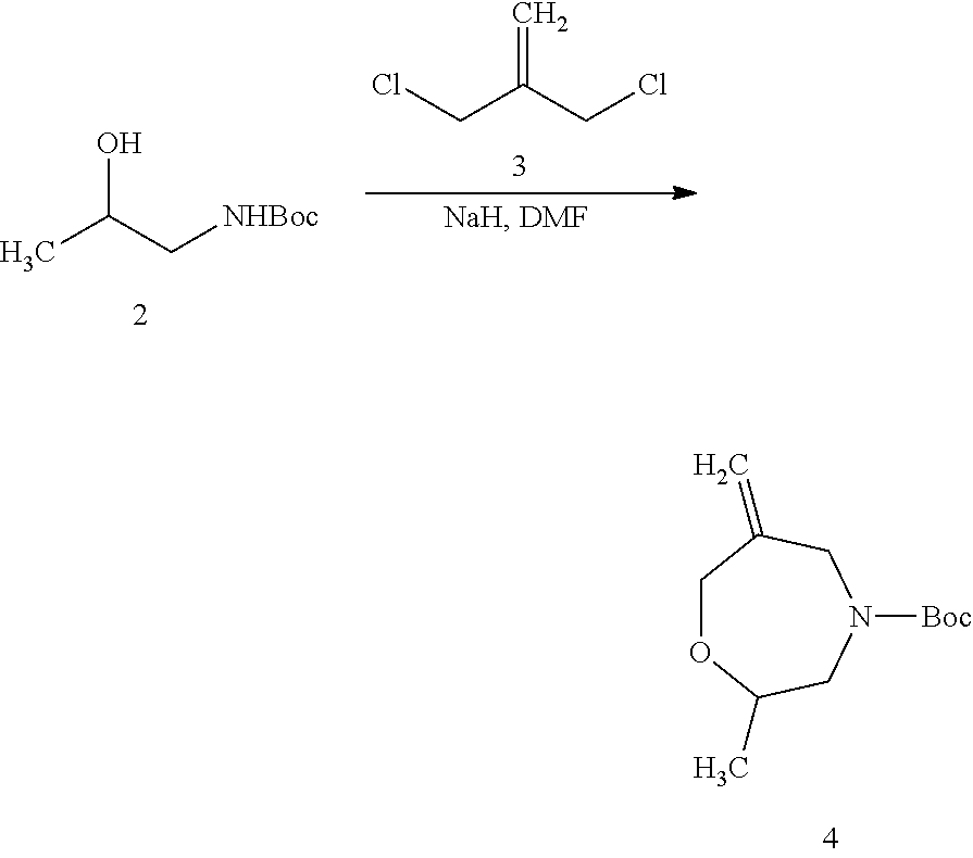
ClCC(CCl)=C.CC(C[NHBoc])O.C1OC(C)CN([Boc])CC1=C
